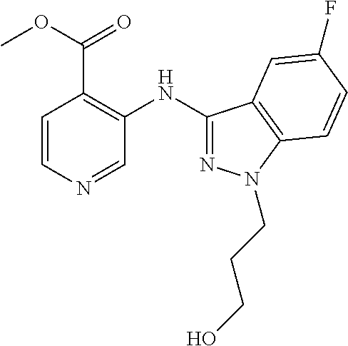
C1=CN=CC(NC2=NN(CCCO)C3=C2C=C(F)C=C3)=C1C(OC)=O
